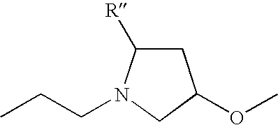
C1C([R])N(CCC)CC1OC
